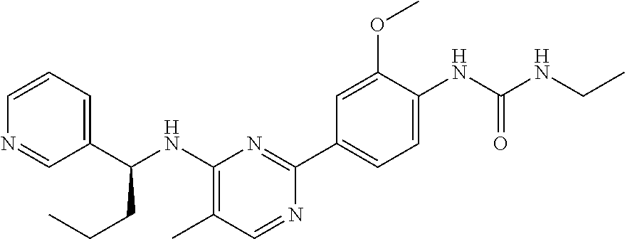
C1=CC=C(C(NC2=C(C)C=NC(C3=CC=C(NC(=O)NCC)C(OC)=C3)=N2)CCC)C=N1
